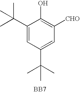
C1(C(C)(C)C)=CC(C(C)(C)C)=CC([CHO])=C1O.[BB7]
